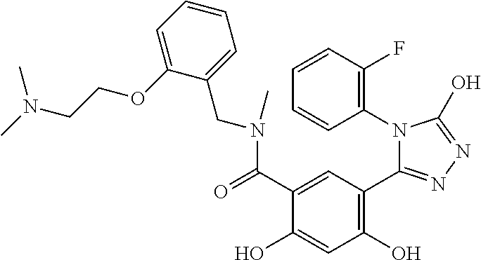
C1=CC=C(OCCN(C)C)C(CN(C)C(C2=CC(C3=NN=C(O)N3C3=C(F)C=CC=C3)=C(O)C=C2O)=O)=C1
